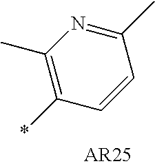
C1(C)=C(*)C=CC(C)=N1
